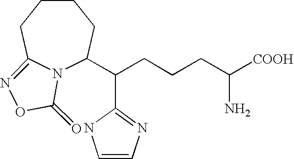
C1CCC2=NOC(=O)N2C(C(CCCC([COOH])N)C2=NC=CN2)C1
